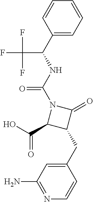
N(C(N1C(C(=O)O)C(CC2=CC(N)=NC=C2)C1=O)=O)C(C1=CC=CC=C1)C(F)(F)F
